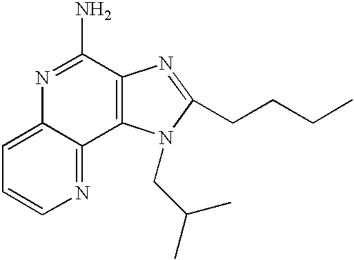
C1=C2C(=NC=C1)C1=C(C(N)=N2)N=C(CCCC)N1CC(C)C
